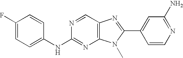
C1(F)=CC=C(NC2=NC3=C(C=N2)N=C(C2=CC(N)=NC=C2)N3C)C=C1
